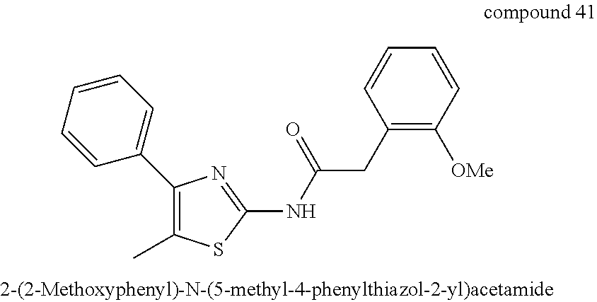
C1(C)=C(C2=CC=CC=C2)N=C(NC(CC2=C([OMe])C=CC=C2)=O)S1
